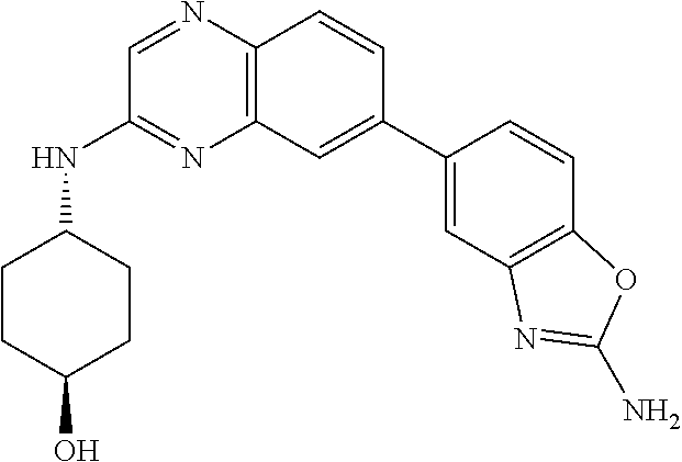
C1=C(C2=CC3=C(N=CC(NC4CCC(O)CC4)=N3)C=C2)C=CC2=C1N=C(N)O2
